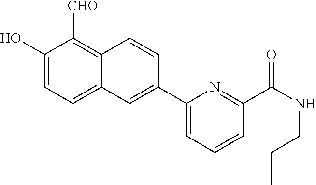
C1(O)=CC=C2C(=C1[CHO])C=CC(C1=CC=CC(C(NCCC)=O)=N1)=C2
